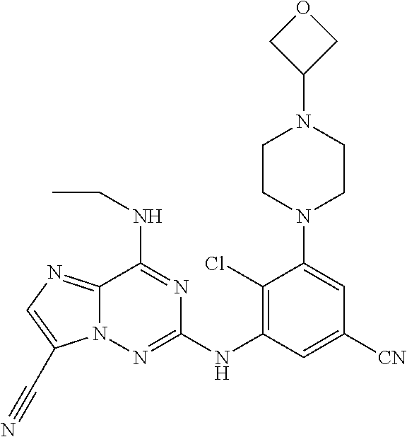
C12=NC=C(C#N)N1N=C(NC1=C(Cl)C(N3CCN(C4COC4)CC3)=CC([CN])=C1)N=C2NCC
